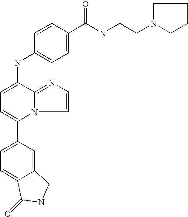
C1(C2=CC=C3C(=C2)CNC3=O)=CC=C(NC2=CC=C(C(NCCN3CCCC3)=O)C=C2)C2=NC=CN12
